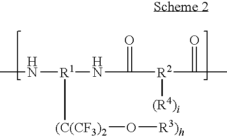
CN[R1](NC([R2](C(C)=O)[(R4)i])=O)[(C(CF3)2]O[R3)h]
